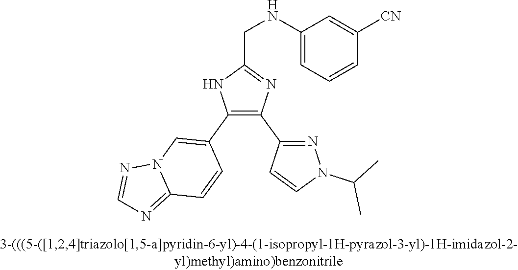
C1(NCC2=NC(C3=NN(C(C)C)C=C3)=C(C3=CN4C(=NC=N4)C=C3)N2)=CC=CC([CN])=C1
